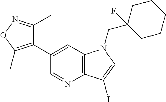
C12=C(C=C(C3=C(C)ON=C3C)C=N1)N(CC1(F)CCCCC1)C=C2I
